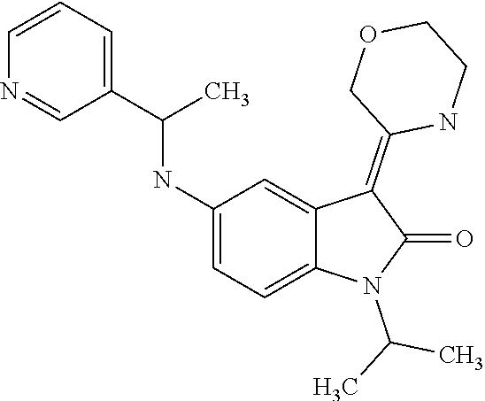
CC(N1C(=O)C(=C2COCCN2)C2=CC(NC(C3=CC=CN=C3)C)=CC=C12)C
